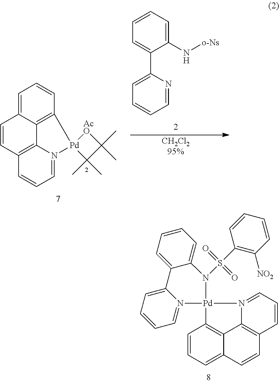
C1=C2C3=C(C=C1)[Pd]1(N4=CC=CC(=C34)C=C2)C(C)(C)C(C)(C)[AcO]1.C1(N[o-Ns])=CC=CC=C1C1=CC=CC=N1.[CH2Cl295%].C1=C2N(=CC=C1)[Pd]1(N(S(C3=C([NO2])C=CC=C3)(=O)=O)C3=CC=CC=C32)C2=C3C(=CC=C2)C=CC2=C3N1=CC=C2
